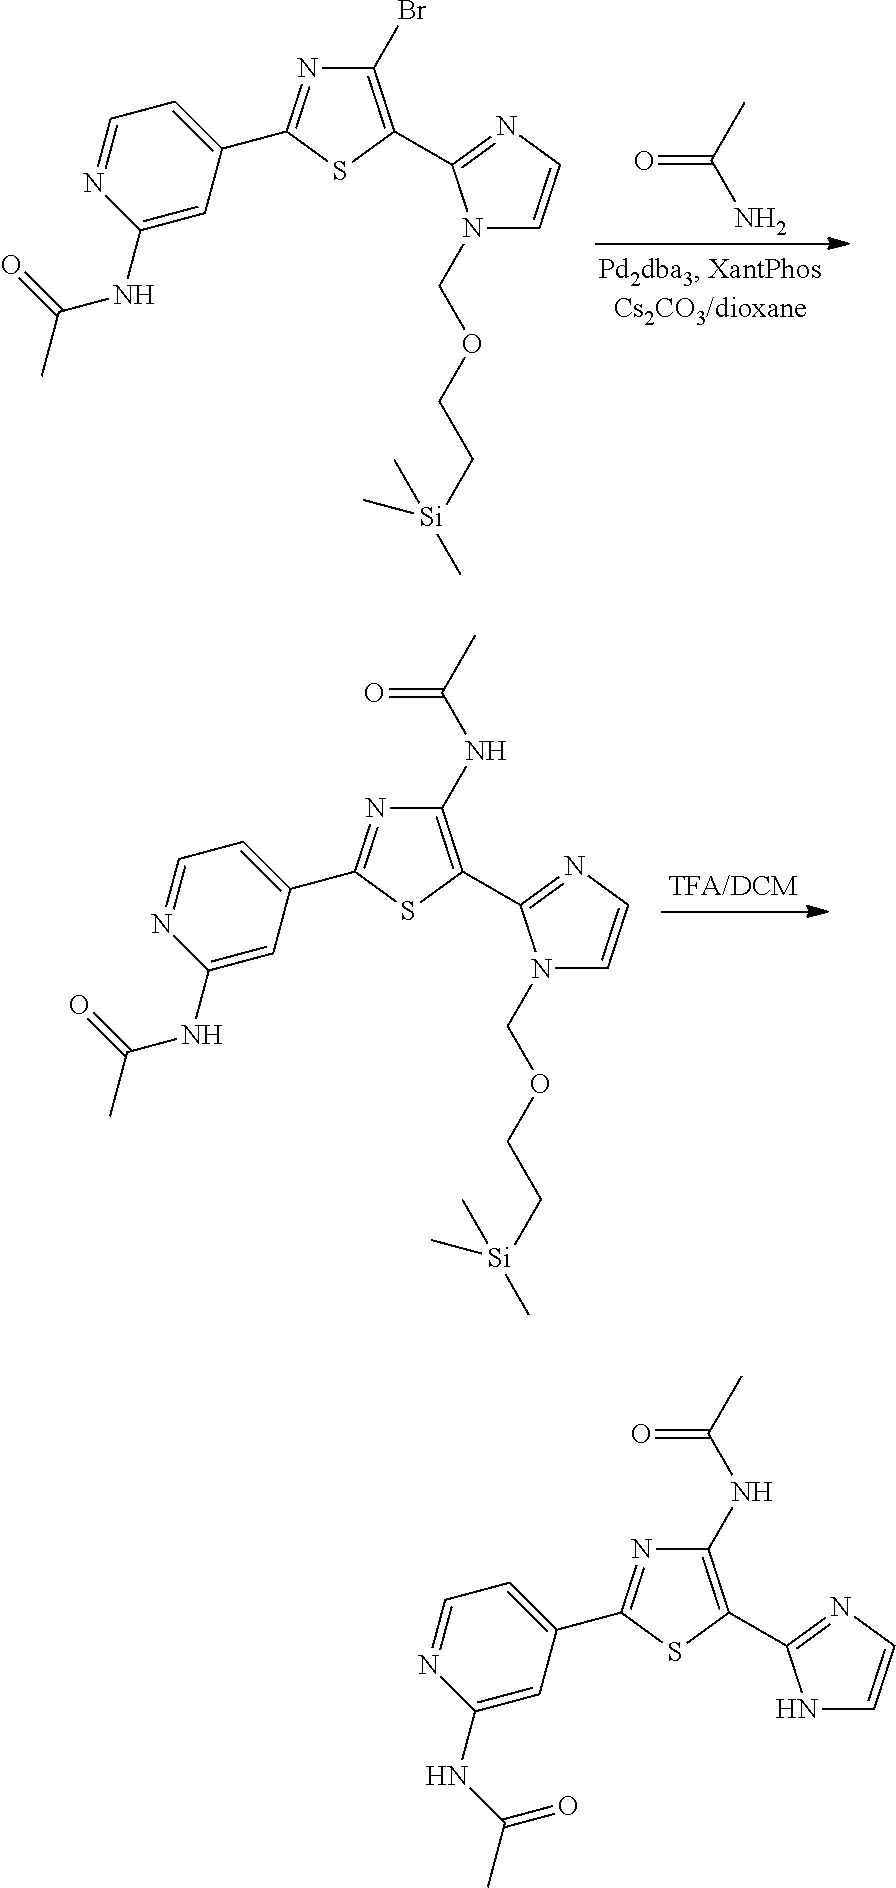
C1(Br)=C(C2=NC=CN2COCC[Si](C)(C)C)SC(C2=CC=NC(NC(C)=O)=C2)=N1.O=C(C)N.C1(NC(C)=O)=C(C2=NC=CN2COCC[Si](C)(C)C)SC(C2=CC=NC(NC(C)=O)=C2)=N1.C1(NC(C)=O)=C(C2=NC=CN2)SC(C2=CC=NC(NC(C)=O)=C2)=N1
